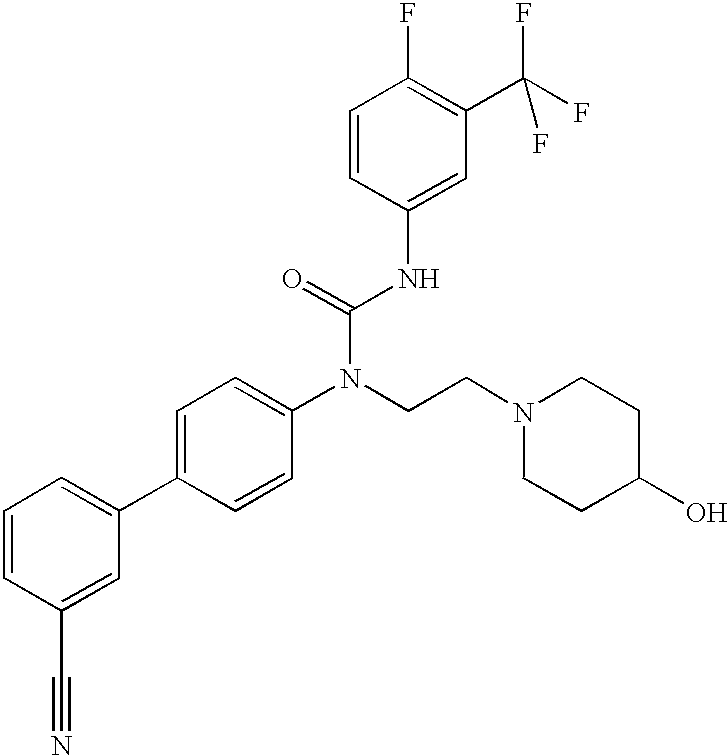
C1=CC(C#N)=CC(C2=CC=C(N(CCN3CCC(O)CC3)C(=O)NC3=CC(C(F)(F)F)=C(F)C=C3)C=C2)=C1
